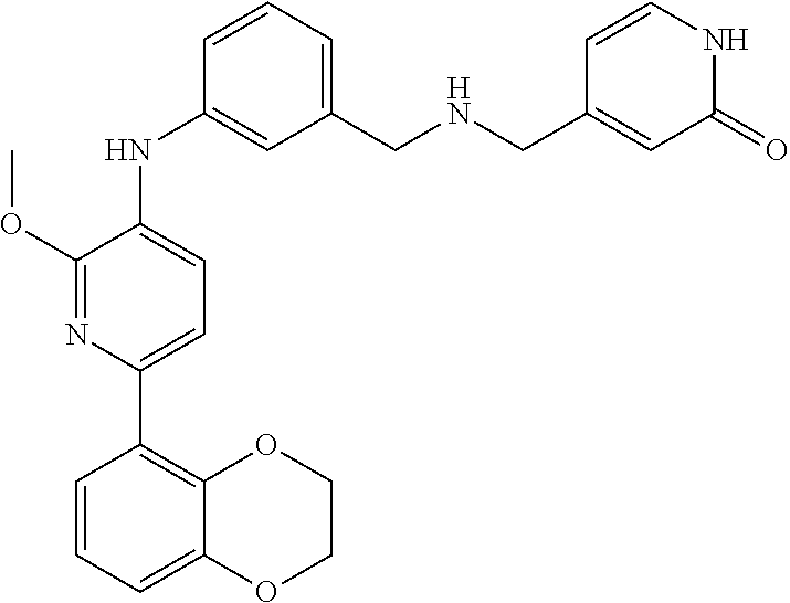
C1(NC2=CC(CNCC3=CC(=O)NC=C3)=CC=C2)=CC=C(C2=C3OCCOC3=CC=C2)N=C1OC
